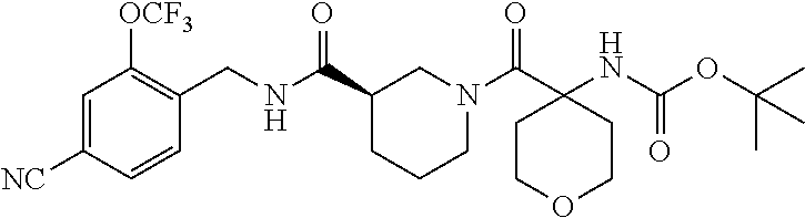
C1=C([NC])C=CC(CNC(C2CCCN(C(C3(NC(OC(C)(C)C)=O)CCOCC3)=O)C2)=O)=C1[OCF3]
